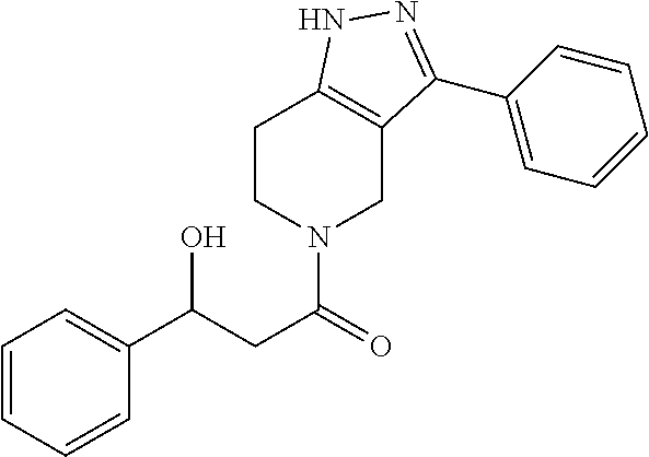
C(CC(=O)N1CC2=C(CC1)NN=C2C1=CC=CC=C1)(C1=CC=CC=C1)O
